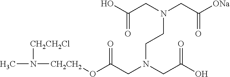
CN([CH2CH2]OC(CN(CC(O)=O)CCN(CC([ONa])=O)CC(O)=O)=O)[CH2CH2Cl]
